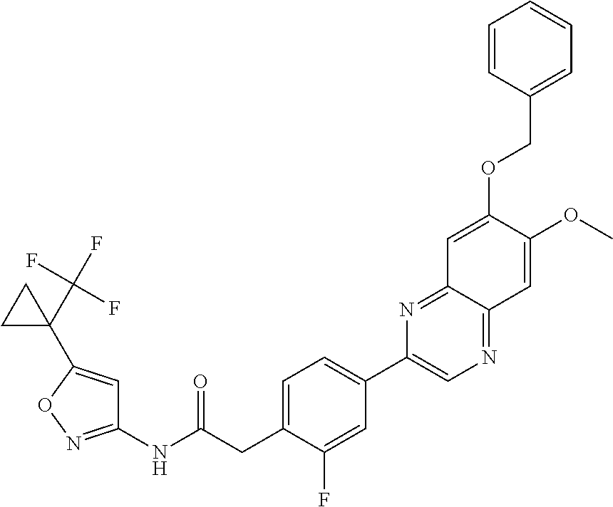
C1(NC(CC2=CC=C(C3=CN=C4C(=N3)C=C(OCC3=CC=CC=C3)C(OC)=C4)C=C2F)=O)=NOC(C2(C(F)(F)F)CC2)=C1
